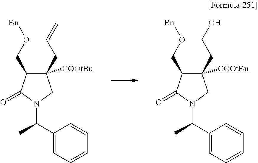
C1(C(C)N2CC(CC=C)([COOtBu])C(CO[Bn])C2=O)=CC=CC=C1.C1(C(C)N2CC(CCO)([COOtBu])C(CO[Bn])C2=O)=CC=CC=C1
